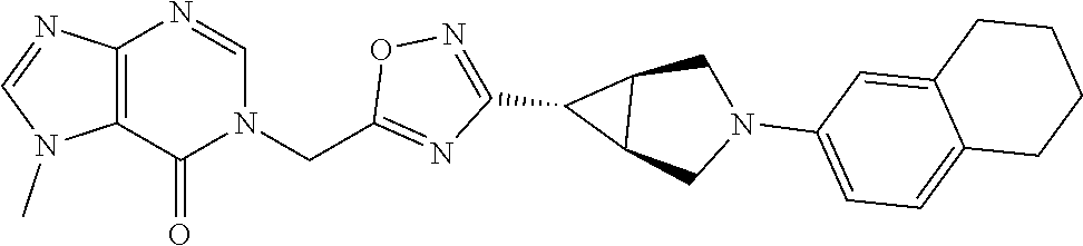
C12=C(C(=O)N(CC3=NC(C4C5C4CN(C4=CC=C6C(=C4)CCCC6)C5)=NO3)C=N1)N(C)C=N2
